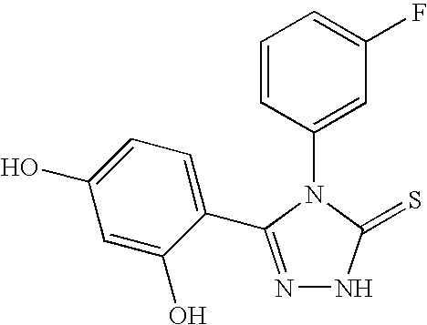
N1=C(C2=CC=C(O)C=C2O)N(C2=CC(F)=CC=C2)C(=S)N1
